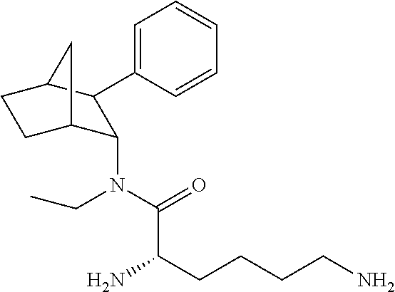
C1(N(C(=O)C(CCCCN)N)CC)C2CCC(C2)C1C1=CC=CC=C1
